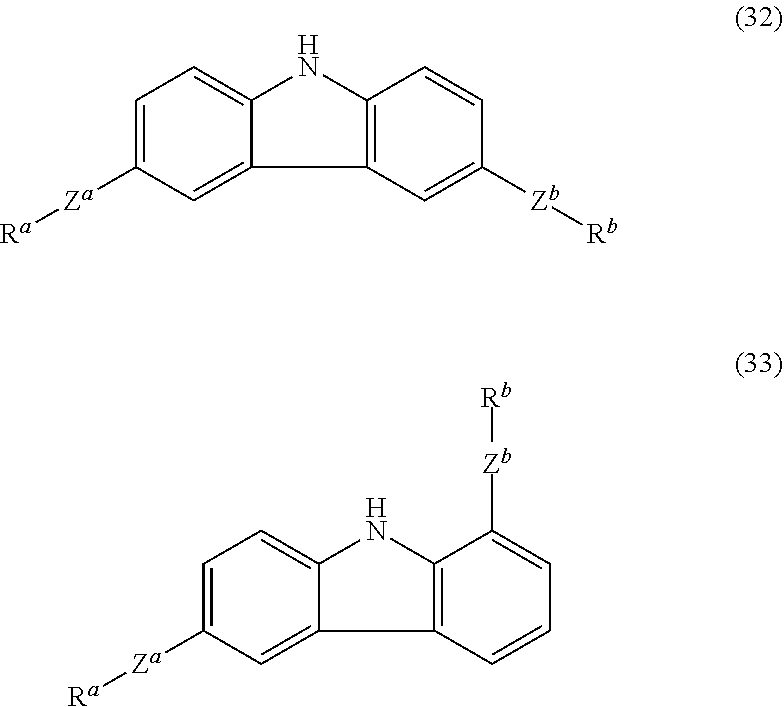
C12=CC=C([Za][Ra])C=C1C1=C(N2)C=CC([Zb][Rb])=C1.C12=CC=C([Za][Ra])C=C1C1=C(N2)C([Zb][Rb])=CC=C1
